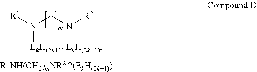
N(CN([R2])[EkH(2k+1)])([R1])[EkH(2k+1)].[R1NH(CH2)mNR2 2(EkH(2k+1))]
